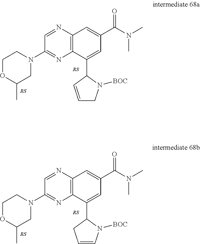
C1=NC2=C(N=C1N1CCOC(C)C1)C(C1C=CCN1[BOC])=CC(C(N(C)C)=O)=C2.C1=NC2=C(N=C1N1CCOC(C)C1)C(C1CC=CN1[BOC])=CC(C(N(C)C)=O)=C2
